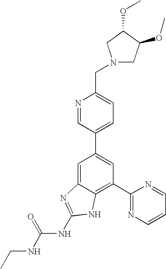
N1=CC(C2=CC(C3=NC=CC=N3)=C3C(=C2)N=C(NC(NCC)=O)N3)=CC=C1CN1CC(OC)C(OC)C1
